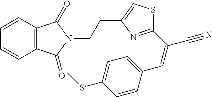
C12=C(C=CC=C1)C(=O)N(CCC1=CSC(C(C#N)=CC3=CC=C(SC)C=C3)=N1)C2=O
